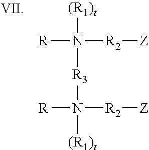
[R]N([R2][Z])([(R1)t])[R3]N([R])([R2][Z])[(R1)t]
